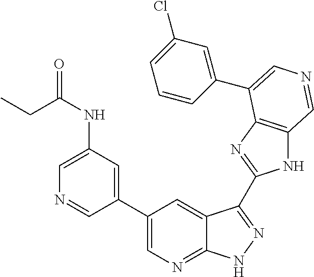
C1(C2=CN=C3C(=C2)C(C2=NC4=C(N2)C=NC=C4C2=CC(Cl)=CC=C2)=NN3)=CC(NC(CC)=O)=CN=C1
